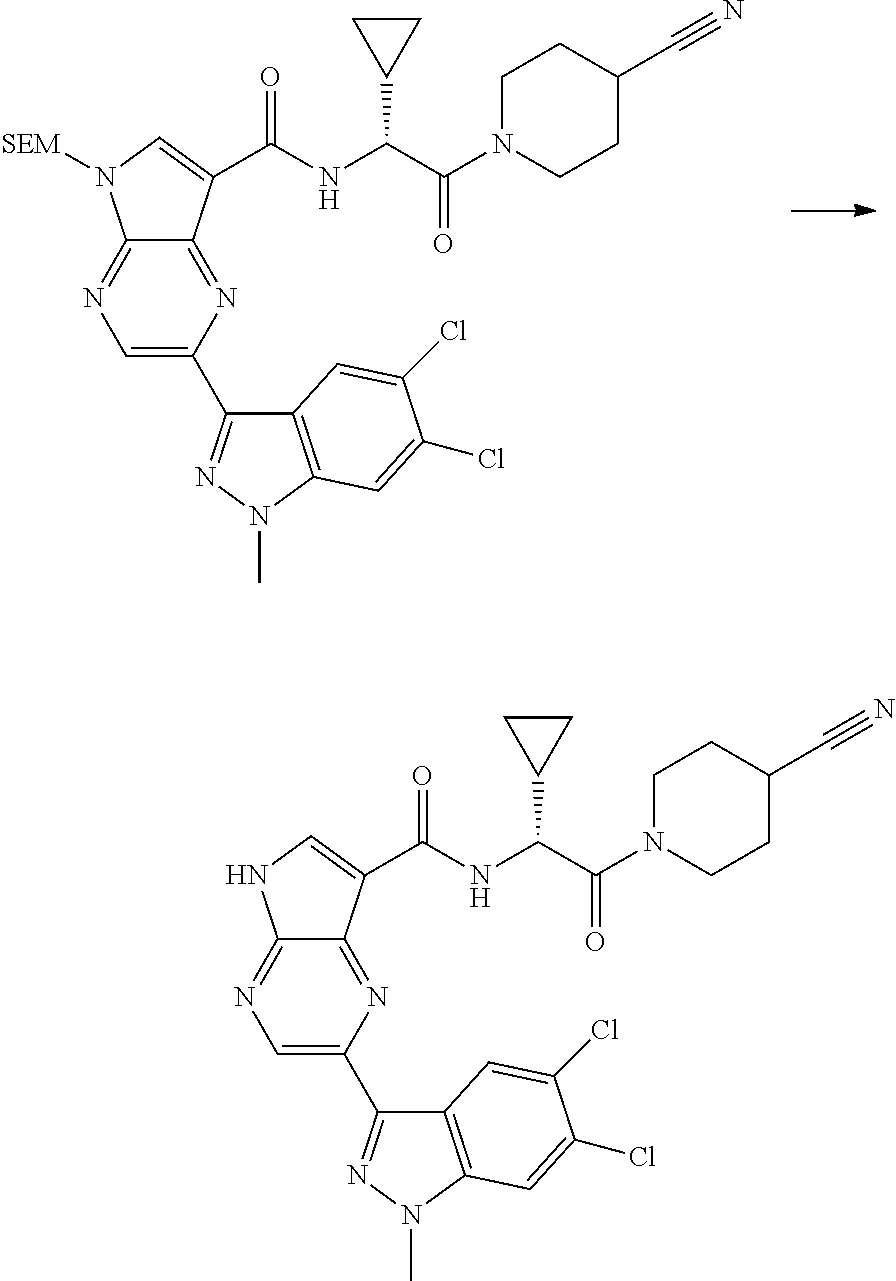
C1=C(C2=NN(C)C3=C2C=C(Cl)C(Cl)=C3)N=C2C(=N1)N([SEM])C=C2C(NC(C(N1CCC(C#N)CC1)=O)C1CC1)=O.C1=C(C2=NN(C)C3=C2C=C(Cl)C(Cl)=C3)N=C2C(=N1)NC=C2C(NC(C(N1CCC(C#N)CC1)=O)C1CC1)=O
